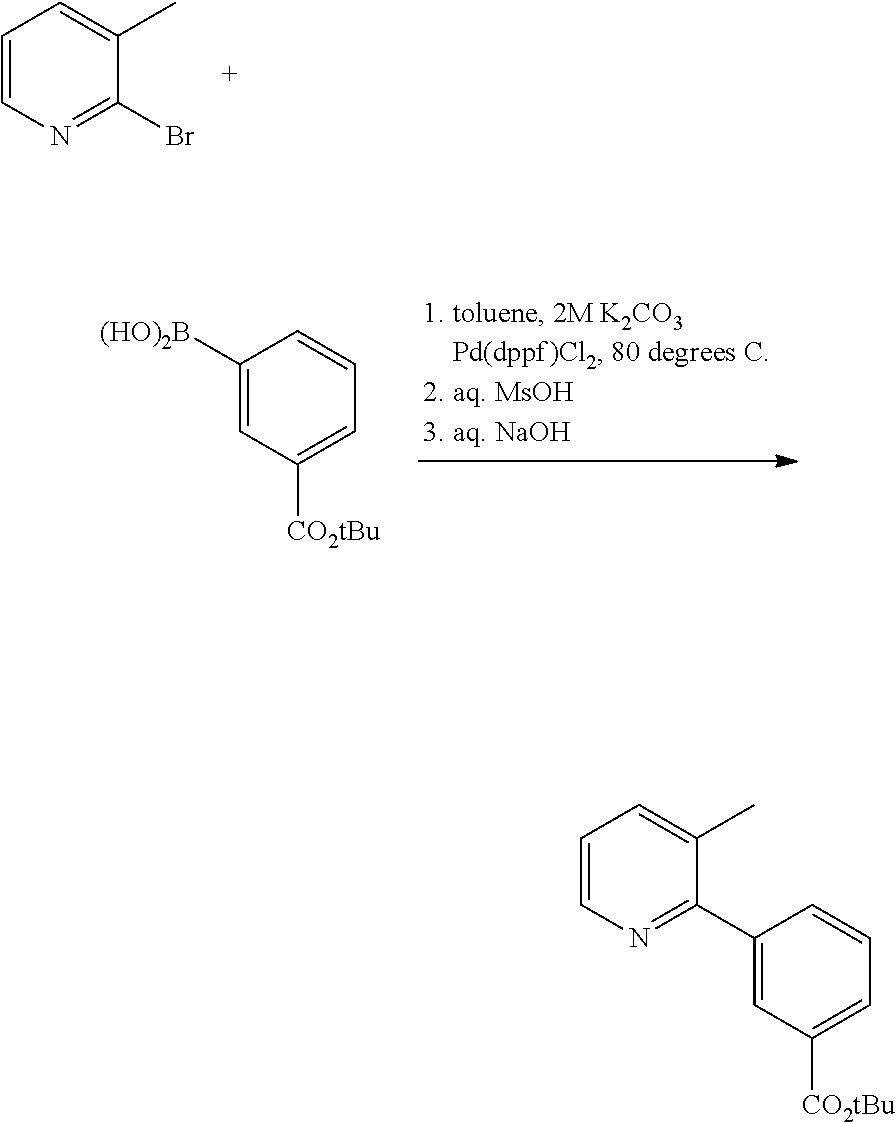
C1=C(C)C(Br)=NC=C1.C1=CC=C([CO2tBu])C=C1[(HO)2B].C1=CC=C([CO2tBu])C=C1C1=NC=CC=C1C
